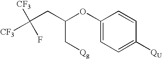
C([CF3])([CF3])(F)CC(OC1=CC=C([QU])C=C1)C[Qg]
